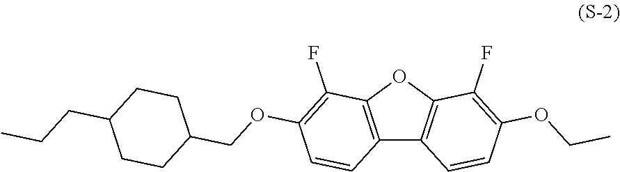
C12=C(OC3=C1C=CC(OCC)=C3F)C(F)=C(OCC1CCC(CCC)CC1)C=C2
